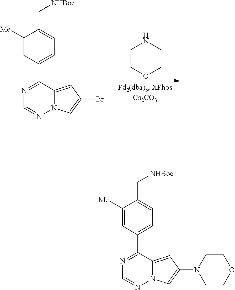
C1COCCN1.C1([Me])=CC(C2=NC=NN3C2=CC(Br)=C3)=CC=C1C[NHBoc].C1([Me])=CC(C2=NC=NN3C2=CC(N2CCOCC2)=C3)=CC=C1C[NHBoc]
